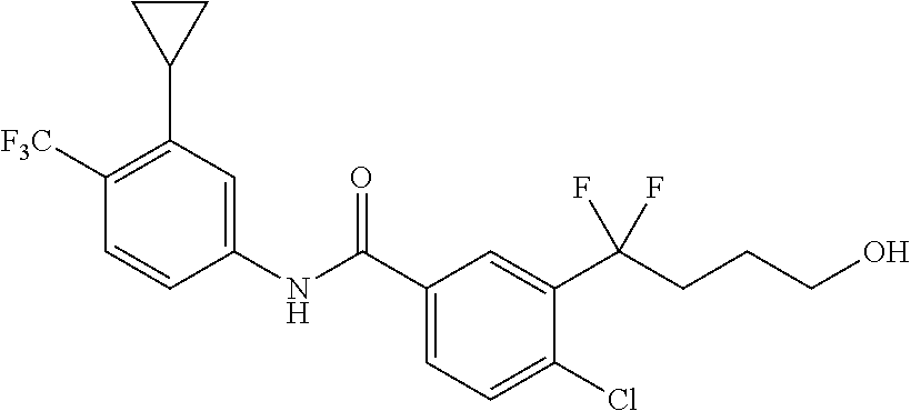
C1(NC(C2=CC=C(Cl)C(C(CCCO)(F)F)=C2)=O)=CC(C2CC2)=C([F3C])C=C1
